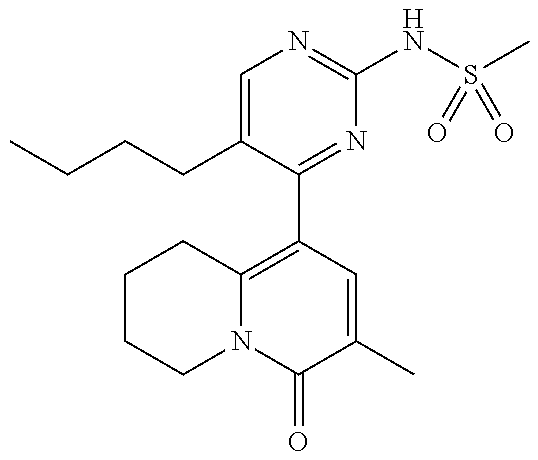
C(CC1=CN=C(NS(C)(=O)=O)N=C1C1=C2N(C(=O)C(C)=C1)CCCC2)CC
